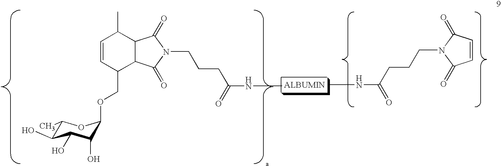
C(N1C(=O)C=CC1=O)CCC(NC)=O.C1(C)C(O)C(O)C(O)C(OCC2C3C(=O)N(CCCC(NC)=O)C(=O)C3C(C)C=C2)O1
